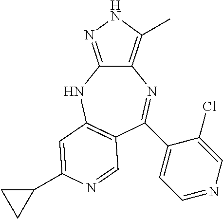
C12=C(C)NN=C1NC1=C(C=NC(C3CC3)=C1)C(C1=CC=NC=C1Cl)=N2
